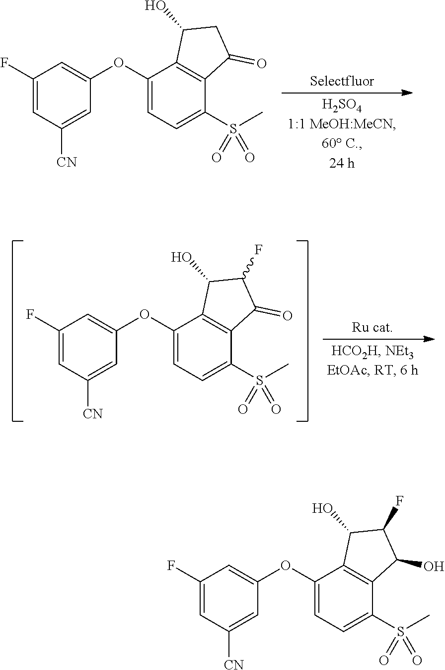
C1(F)=CC([CN])=CC(OC2=CC=C(S(C)(=O)=O)C3=C2C(O)C(F)C3O)=C1.C1(F)=CC([CN])=CC(OC2=CC=C(S(C)(=O)=O)C3=C2C(O)CC3=O)=C1.C1(F)=CC([CN])=CC(OC2=CC=C(S(C)(=O)=O)C3=C2C(O)C(F)C3=O)=C1
